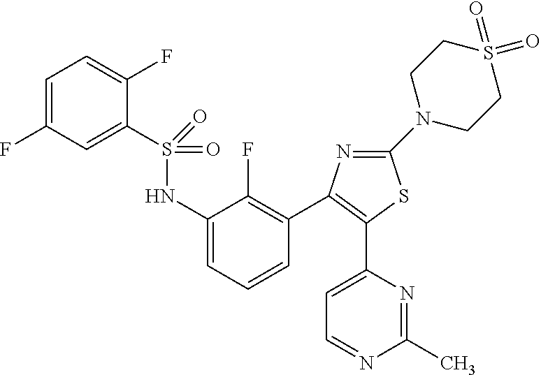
C1=C(F)C=C(S(=O)(=O)NC2=CC=CC(C3=C(C4=CC=NC(C)=N4)SC(N4CCS(=O)(=O)CC4)=N3)=C2F)C(F)=C1
